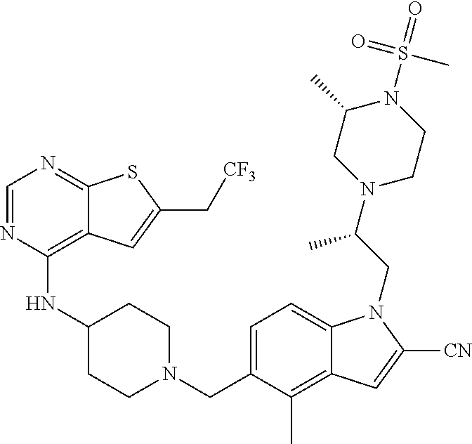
C1=NC(NC2CCN(CC3=CC=C4C(=C3C)C=C([CN])N4CC(N3CCN(S(C)(=O)=O)C(C)C3)C)CC2)=C2C(=N1)SC(C[CF3])=C2
